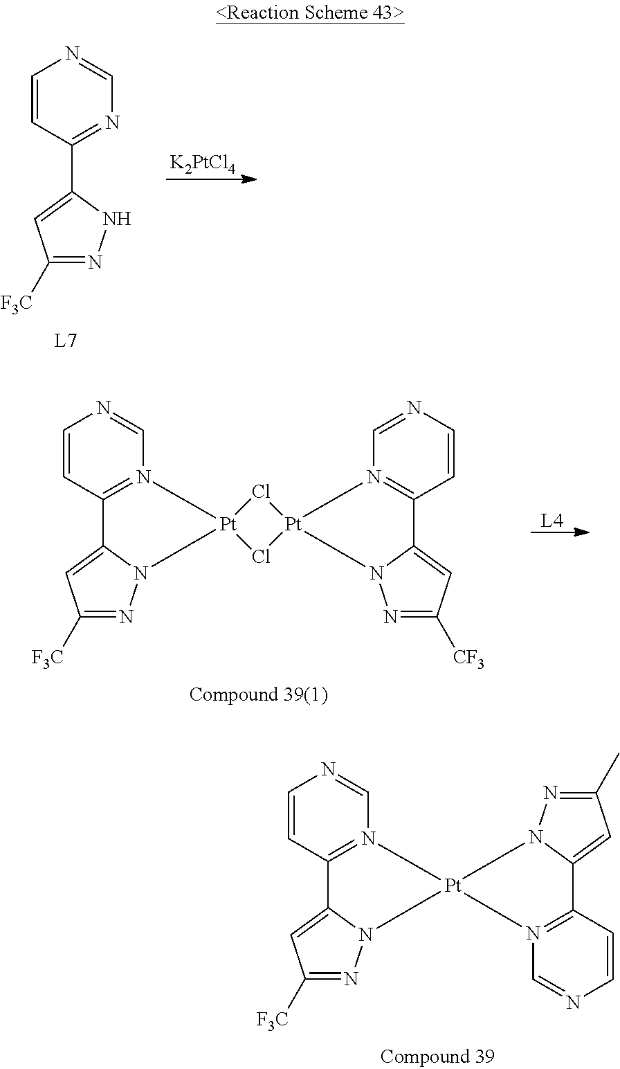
[K2PtCl4].C1=CC(C2=CC([F3C])=NN2)=NC=N1.C1=CC2=N(C=N1)[Pt]1(N3C2=CC([F3C])=N3)N2N=C(C)C=C2C2=N1C=NC=C2.[L4].C1=CC2=N(C=N1)[Pt]1(N3C2=CC([F3C])=N3)Cl[Pt]2(N3=C(C=CN=C3)C3=CC([CF3])=NN32)Cl1
